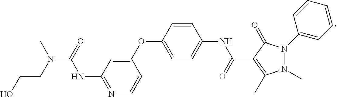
N1=C(NC(=O)N(C)CCO)C=C(OC2=CC=C(NC(=O)C3=C(C)N(C)N(C4=CC=CC=C4)C3=O)C=C2)C=C1
